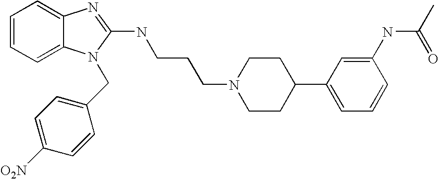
C1=CC=C2C(=C1)N=C(NCCCN1CCC(C3=CC=CC(NC(C)=O)=C3)CC1)N2CC1=CC=C([O2N])C=C1
